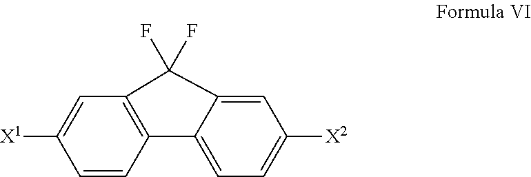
[X1]C1=CC2=C(C=C1)C1=CC=C([X2])C=C1C2(F)F
